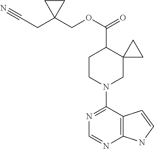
N1=C(N2CC3(C(C(=O)OCC4(CC#N)CC4)CC2)CC3)C2=C(N=C1)NC=C2
